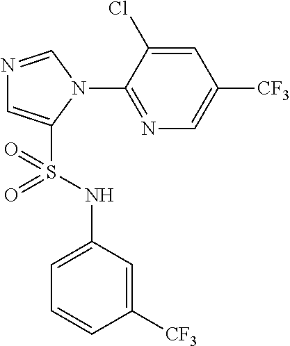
N1=CN(C2=NC=C([CF3])C=C2Cl)C(S(NC2=CC=CC([CF3])=C2)(=O)=O)=C1
